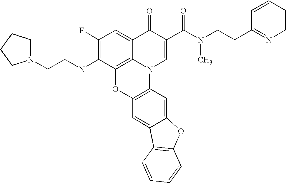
C1(F)=C(NCCN2CCCC2)C2=C3C(=C1)C(=O)C(C(N(CCC1=NC=CC=C1)C)=O)=CN3C1=C(O2)C=C2C(=C1)OC1=C2C=CC=C1
